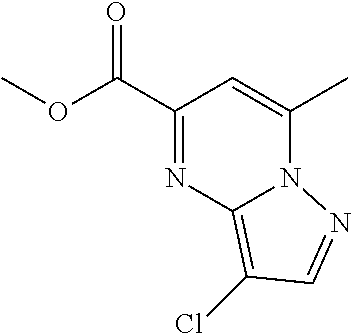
C1(C(OC)=O)=NC2=C(Cl)C=NN2C(C)=C1
